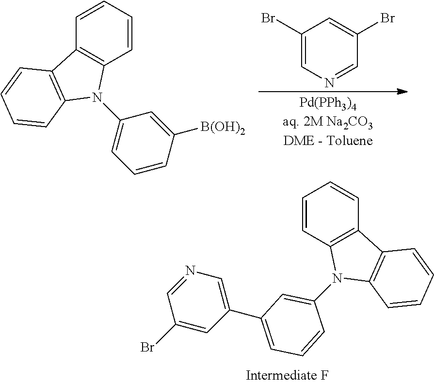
C1=CC=C(C2=CN=CC(Br)=C2)C=C1N1C2=C(C=CC=C2)C2=C1C=CC=C2.C1(Br)=CN=CC(Br)=C1.C1=CC=CC2=C1N(C1=CC=CC([B(OH)2])=C1)C1=C2C=CC=C1
